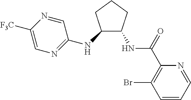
N1=CC=CC(Br)=C1C(NC1C(NC2=NC=C([F3C])N=C2)CCC1)=O
